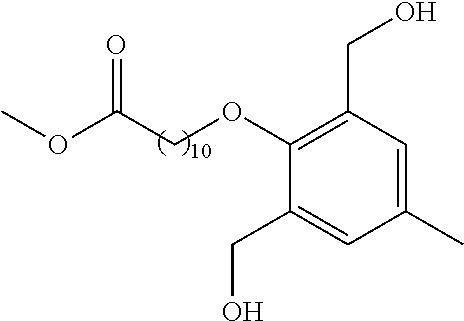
C1(CO)=CC(C)=CC(CO)=C1OCC(OC)=O
